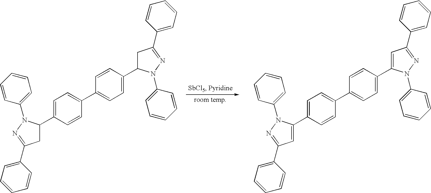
C1C(C2=CC=C(C3=CC=C(C4CC(C5=CC=CC=C5)=NN4C4=CC=CC=C4)C=C3)C=C2)N(C2=CC=CC=C2)N=C1C1=CC=CC=C1.C1=C(C2=CC=C(C3=CC=C(C4=CC(C5=CC=CC=C5)=NN4C4=CC=CC=C4)C=C3)C=C2)N(C2=CC=CC=C2)N=C1C1=CC=CC=C1
